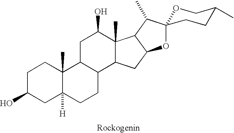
C1C(O)CC2([H])C(C)(C1)C1C(CC2)C2C(C)(C(O)C1)C1C(C2)OC2(C1C)OCC(C)CC2
